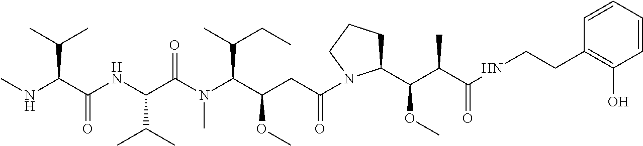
C1CCN(C(CC(C(N(C(C(NC(C(NC)C(C)C)=O)C(C)C)=O)C)C(CC)C)OC)=O)C1C(C(C(NCCC1=C(O)C=CC=C1)=O)C)OC
